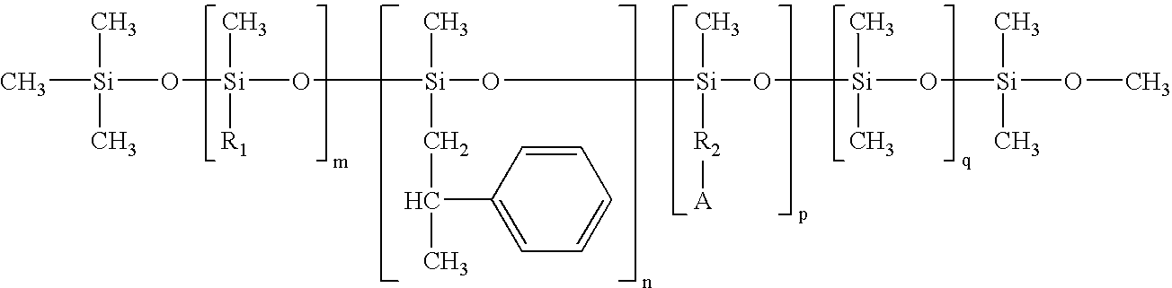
C[Si](C)(C)O[Si](C)([R1])O[Si](O[Si](O[Si](O[Si](OC)(C)C)(C)C)(C)[R2][A])(C)CC(C)C1=CC=CC=C1
